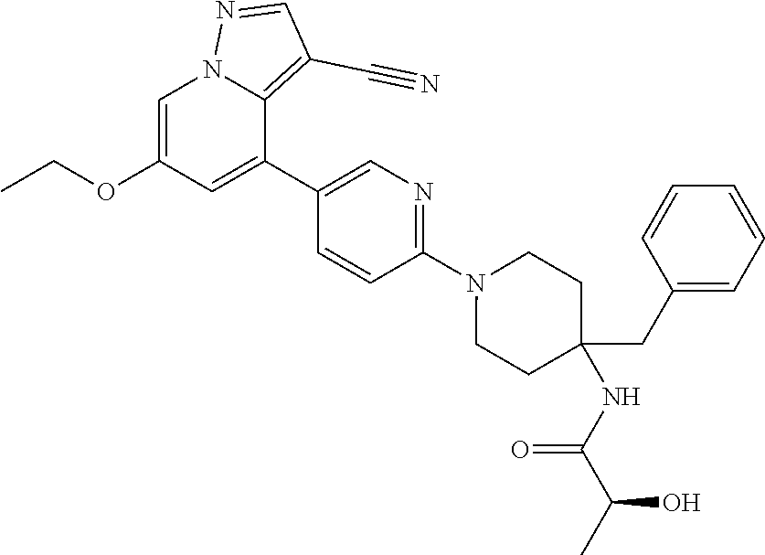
C1=C(OCC)C=C(C2=CN=C(N3CCC(NC(C(C)O)=O)(CC4=CC=CC=C4)CC3)C=C2)C2=C(C#N)C=NN12
